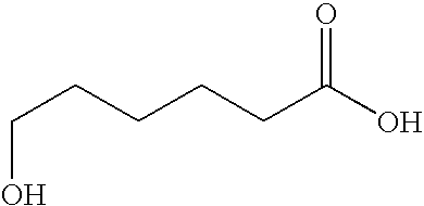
OCCCCCC(O)=O
